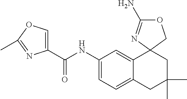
C1(C(NC2=CC=C3C(=C2)C2(CC(C)(C)C3)COC(N)=N2)=O)=COC(C)=N1
